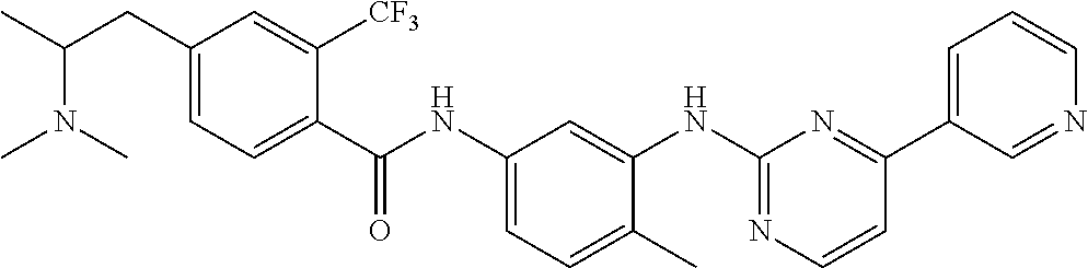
C1(NC(C2=CC=C(CC(C)N(C)C)C=C2[CF3])=O)=CC=C(C)C(NC2=NC=CC(C3=CC=CN=C3)=N2)=C1
